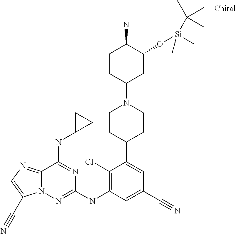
N12C(=NC=C1C#N)C(NC1CC1)=NC(NC1=C(Cl)C(C3CCN(C4CC(O[Si](C(C)(C)C)(C)C)C(N)CC4)CC3)=CC(C#N)=C1)=N2
